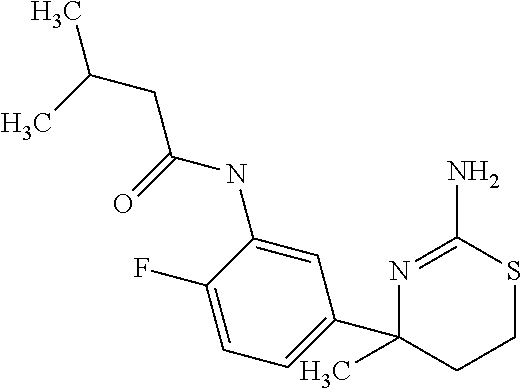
N(C1=CC(C2(C)CCSC(N)=N2)=CC=C1F)C(=O)CC(C)C
